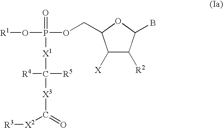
C1([X])C([R2])C(B)OC1COP(O[R1])(=O)[X1]C([R4])([R5])[X3]C([X2][R3])=O
